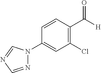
C1=CC(N2N=CN=C2)=CC(Cl)=C1C([H])=O
